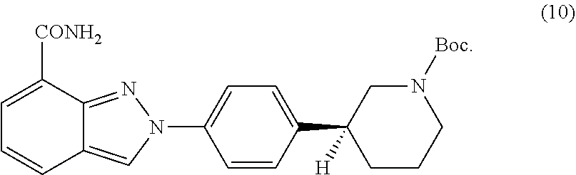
C1(N2N=C3C(=C2)C=CC=C3[CONH2])=CC=C(C2([H])CCCN([Boc])C2)C=C1
